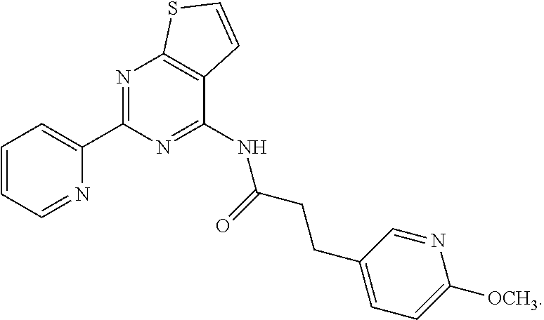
N1=C(C2=CC=CC=N2)N=C(NC(CCC2=CC=C([OCH3])N=C2)=O)C2=C1SC=C2
